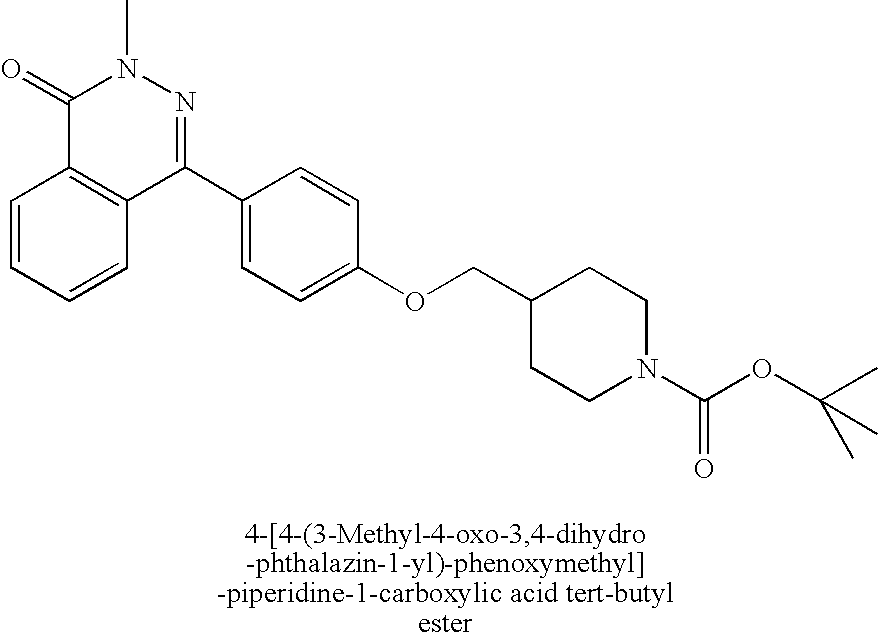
C1(=O)C2=C(C(C3=CC=C(OCC4CCN(C(OC(C)(C)C)=O)CC4)C=C3)=NN1C)C=CC=C2
